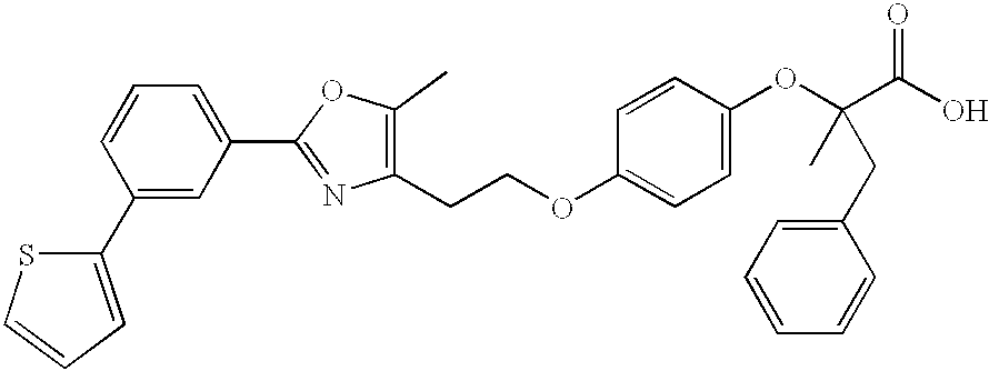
C1(C2=CC(C3=NC(CCOC4=CC=C(OC(C(O)=O)(CC5=CC=CC=C5)C)C=C4)=C(C)O3)=CC=C2)=CC=CS1
